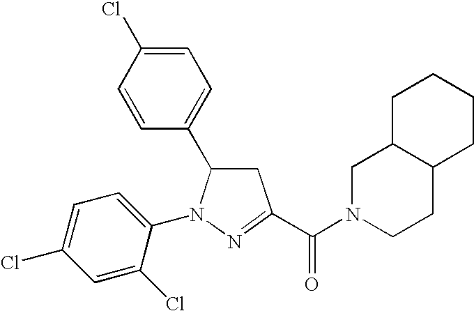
C1=C(Cl)C=CC(C2CC(C(N3CCC4C(C3)CCCC4)=O)=NN2C2=CC=C(Cl)C=C2Cl)=C1
